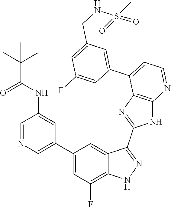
C1=NC=C(C2=CC(F)=C3C(=C2)C(C2=NC4=C(N2)N=CC=C4C2=CC(CNS(=O)(C)=O)=CC(F)=C2)=NN3)C=C1NC(C(C)(C)C)=O
